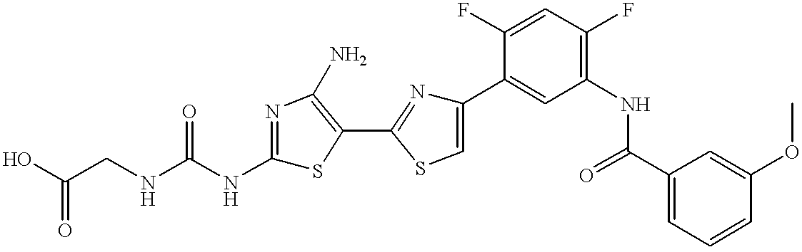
C(CNC(NC1=NC(N)=C(C2=NC(C3=CC(NC(C4=CC=CC(OC)=C4)=O)=C(F)C=C3F)=CS2)S1)=O)(O)=O
